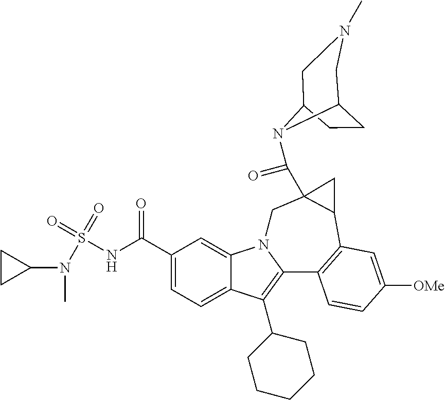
C1(C(NS(N(C2CC2)C)(=O)=O)=O)=CC=C2C(=C1)N1C(=C2C2CCCCC2)C2=C(C3C(C(=O)N4C5CCC4CN(C)C5)(C1)C3)C=C([OMe])C=C2
